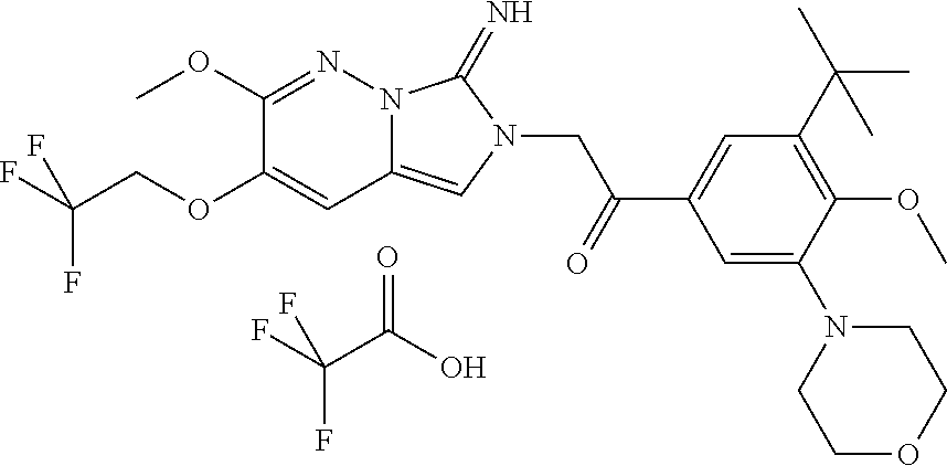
COC1=NN2C(=CN(CC(C3=CC(C(C)(C)C)=C(OC)C(N4CCOCC4)=C3)=O)C2=N)C=C1OCC(F)(F)F.FC(C(O)=O)(F)F
